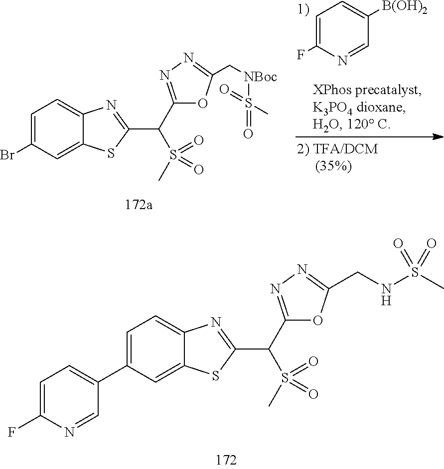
C1=C(F)N=CC(C2=CC=C3C(=C2)SC(C(S(=O)(C)=O)C2=NN=C(CNS(C)(=O)=O)O2)=N3)=C1.C1=C(Br)C=C2C(=C1)N=C(C(C1=NN=C(C[NBoc]S(=O)(C)=O)O1)S(C)(=O)=O)S2.C1=C(F)N=CC([B(OH)2])=C1
